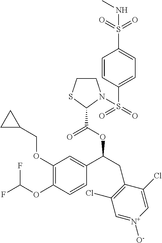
C1(OCC2CC2)=C(OC(F)F)C=CC(C(CC2=C(Cl)C=[N+]([O-])C=C2Cl)OC(C2N(S(=O)(=O)C3=CC=C(S(=O)(=O)NC)C=C3)CCS2)=O)=C1
